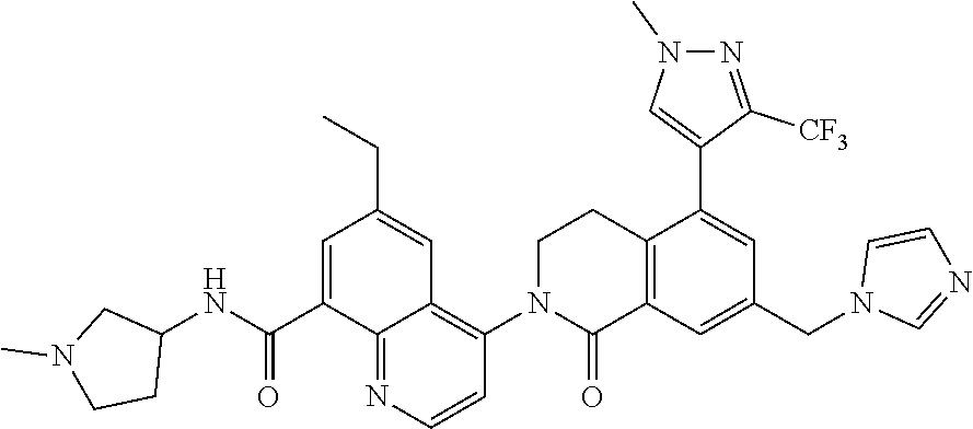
C1=C(C(NC2CN(C)CC2)=O)C2=NC=CC(N3C(=O)C4=C(CC3)C(C3=CN(C)N=C3[CF3])=CC(CN3C=NC=C3)=C4)=C2C=C1CC
